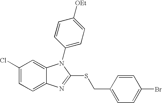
C1(Cl)=CC=C2C(=C1)N(C1=CC=C([OEt])C=C1)C(SCC1=CC=C(Br)C=C1)=N2
